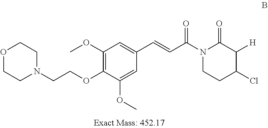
O1CCN(CCOC2=C(OC)C=C(C=CC(N3CCC(Cl)C([H])C3=O)=O)C=C2OC)CC1
